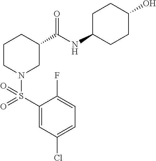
C1(S(=O)(N2CC(C(NC3CCC(O)CC3)=O)CCC2)=O)=CC(Cl)=CC=C1F
